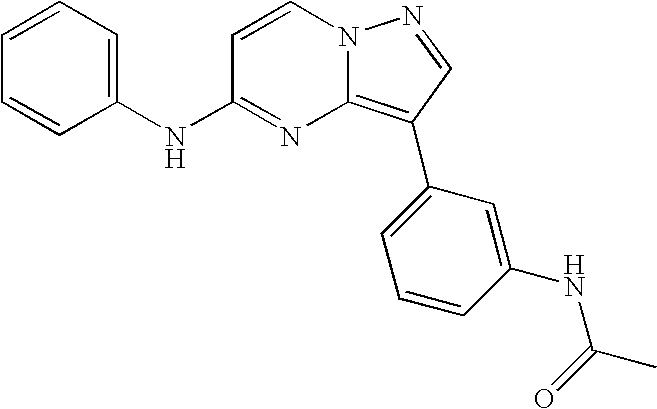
C1=CC=C(NC2=NC3=C(C4=CC=CC(NC(C)=O)=C4)C=NN3C=C2)C=C1
